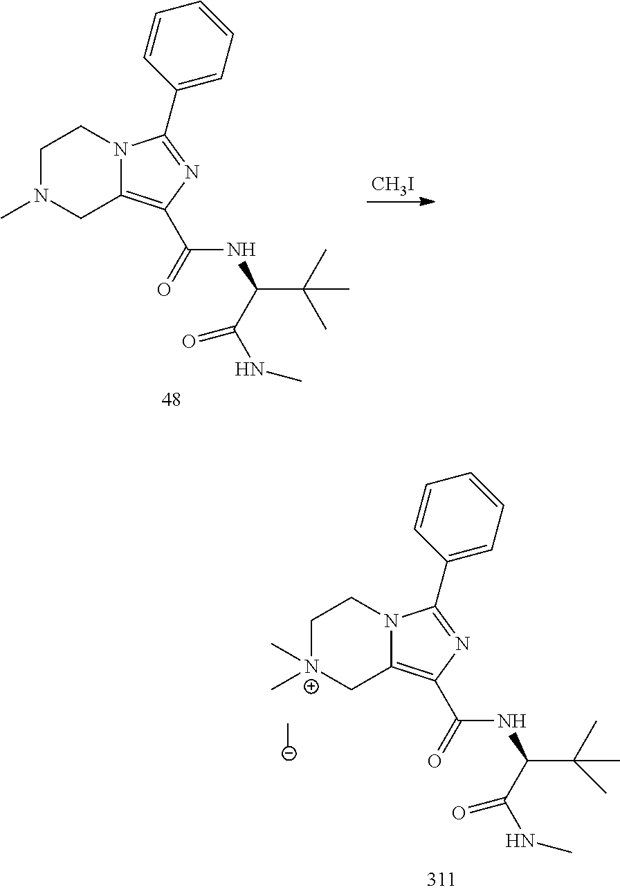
C1[N+](C)(C)CC2=C(C(=O)NC(C(C)(C)C)C(NC)=O)N=C(C3=CC=CC=C3)N2C1.C1N(C)CC2=C(C(=O)NC(C(C)(C)C)C(NC)=O)N=C(C3=CC=CC=C3)N2C1.[CH3I]
